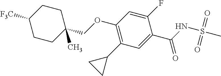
C1(COC2=C(C3CC3)C=C(C(=O)NS(=O)(=O)C)C(F)=C2)(C)CCC([F3C])CC1
